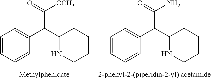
C1=CC=CC(C(C2NCCCC2)C([OCH3])=O)=C1.C1=CC=CC(C(C2NCCCC2)C(N)=O)=C1
